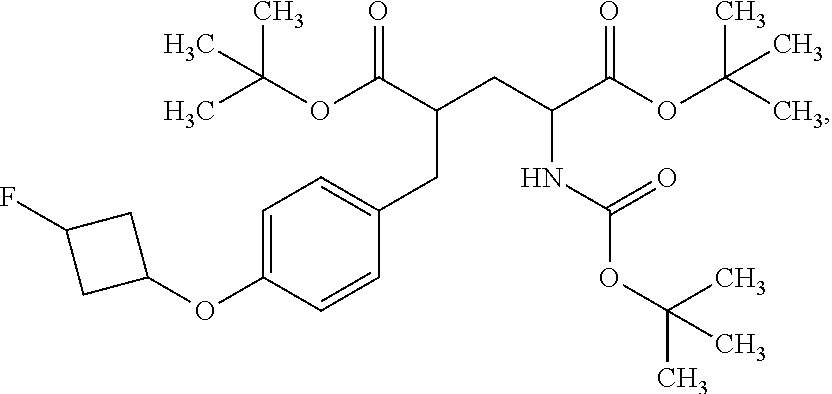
CC(OC(C(CC(C(OC(C)(C)C)=O)NC(OC(C)(C)C)=O)CC1=CC=C(OC2CC(F)C2)C=C1)=O)(C)C
